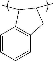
C1=CC=CC2=C1C(C)C(C)C2
